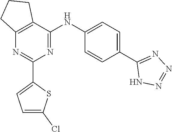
N1=C(NC2=CC=C(C3=NN=NN3)C=C2)C2=C(N=C1C1=CC=C(Cl)S1)CCC2
